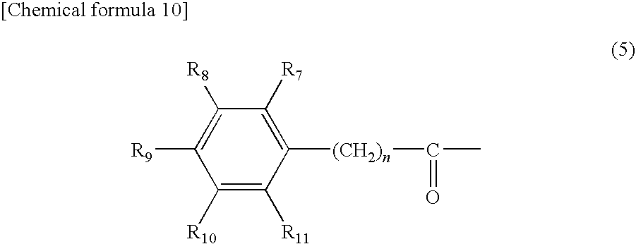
C1([R10])=C([R11])C([(CH2)n]C(C)=O)=C([R7])C([R8])=C1[R9]
